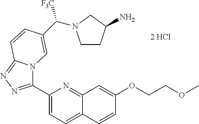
C1(C2=NN=C3N2C=C(C([F3C])N2CCC(N)C2)C=C3)=CC=C2C(=N1)C=C(OCCOC)C=C2
